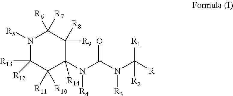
N1([R5])C([R12])([R13])C([R11])([R10])C(N(C(N(C([R])([R1])[R2])[R3])=O)[R4])([R14])C([R8])([R9])C1([R6])[R7]
